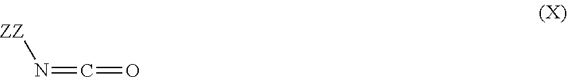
N(=C=O)[ZZ]
